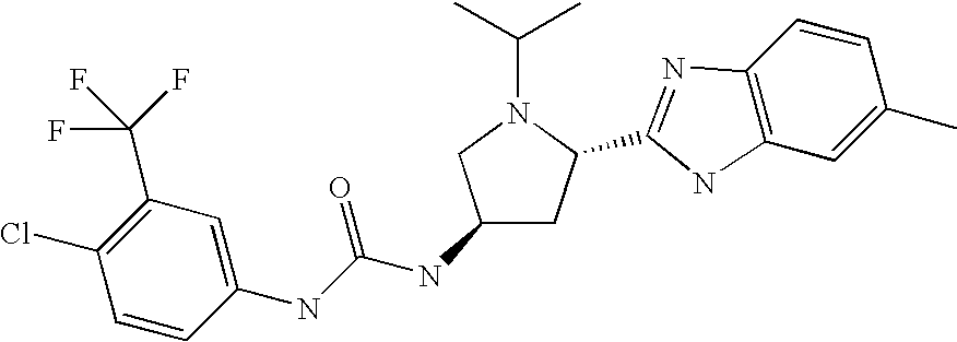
C1(NC(NC2=CC(C(F)(F)F)=C(Cl)C=C2)=O)CC(C2=NC3=C(C=C(C)C=C3)N2)N(C(C)C)C1
